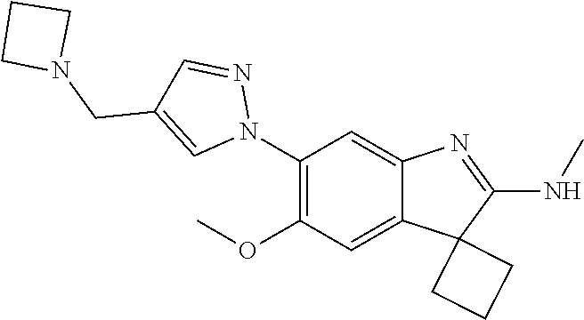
C1(N2N=CC(CN3CCC3)=C2)=C(OC)C=C2C(=C1)N=C(NC)C21CCC1
